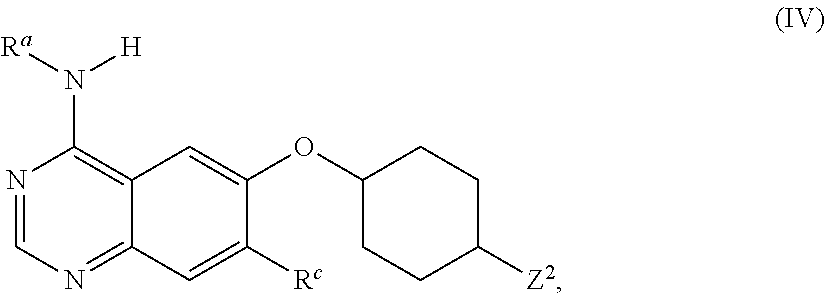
N1=CN=C2C(=C1N([Ra])[H])C=C(OC1CCC([Z2])CC1)C([Rc])=C2
